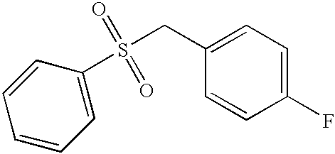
C1=CC=CC(S(CC2=CC=C(F)C=C2)(=O)=O)=C1
